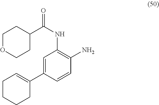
C1=C(C2=CCCCC2)C=CC(N)=C1NC(=O)C1CCOCC1
